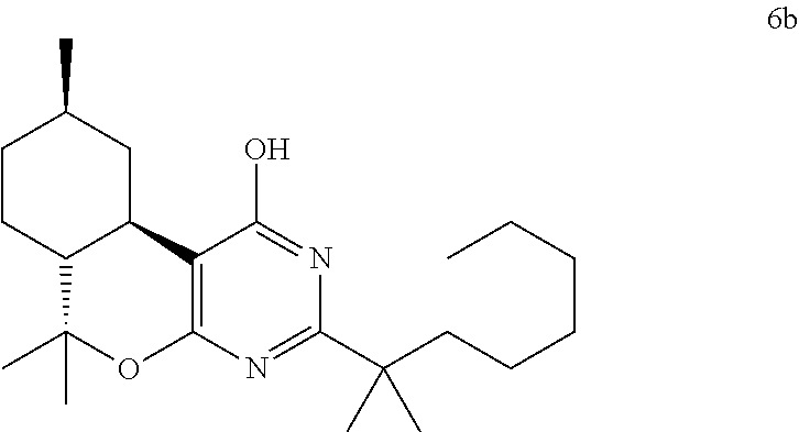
C12=C(N=C(C(CCCCCC)(C)C)N=C1O)OC(C)(C)C1C2CC(C)CC1
